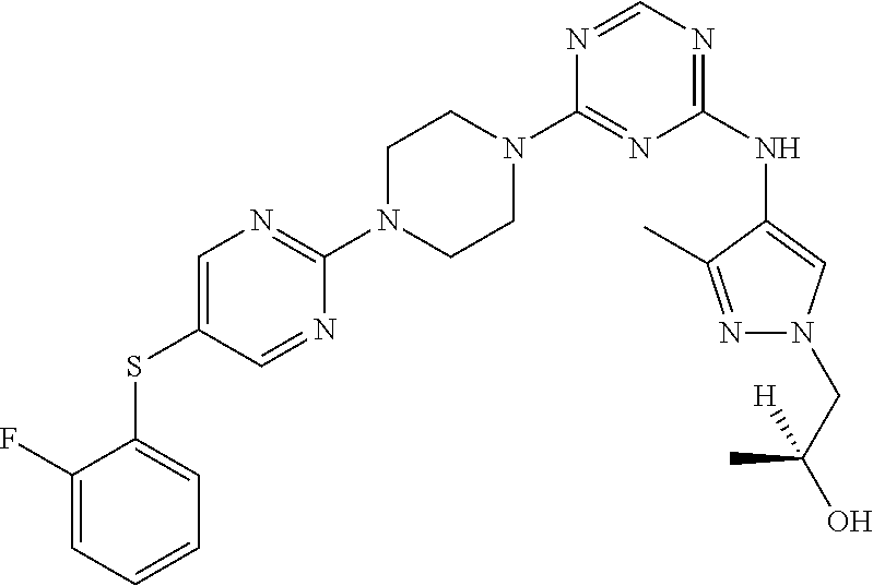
C1(N2CCN(C3=NC=C(SC4=CC=CC=C4F)C=N3)CC2)=NC(NC2=CN(CC(O)(C)[H])N=C2C)=NC=N1
